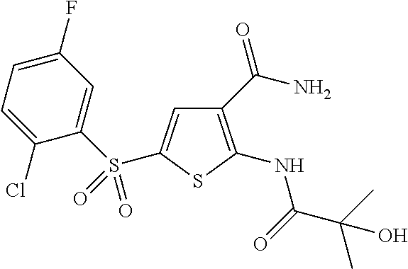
C1(C(N)=O)=C(NC(C(C)(C)O)=O)SC(S(C2=CC(F)=CC=C2Cl)(=O)=O)=C1
